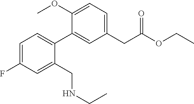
C1=C(F)C=C(CNCC)C(C2=CC(CC(OCC)=O)=CC=C2OC)=C1
